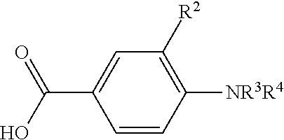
O=C(O)C1=CC([R2])=C([NR3R4])C=C1
